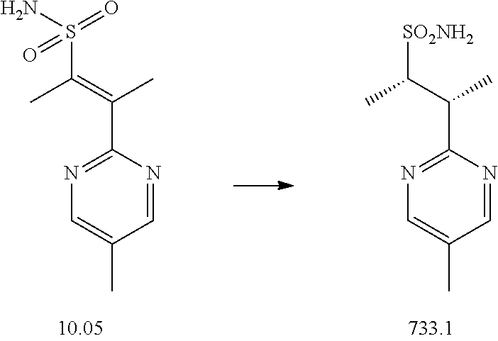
C1=NC(C(C)=C(S(N)(=O)=O)C)=NC=C1C.C1=NC(C(C)C([SO2NH2])C)=NC=C1C
